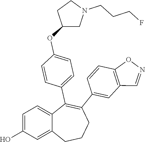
C1=C(O)C=C2C(=C1)C(C1=CC=C(OC3CN(CCCF)CC3)C=C1)=C(C1=CC3=C(C=C1)ON=C3)CCC2
